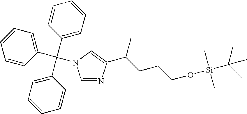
C1=NC(C(CCCO[Si](C(C)(C)C)(C)C)C)=CN1C(C1=CC=CC=C1)(C1=CC=CC=C1)C1=CC=CC=C1
